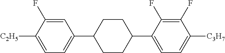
C1=C(F)C([C2H5])=CC=C1C1CCC(C2=CC=C([C3H7])C(F)=C2F)CC1
